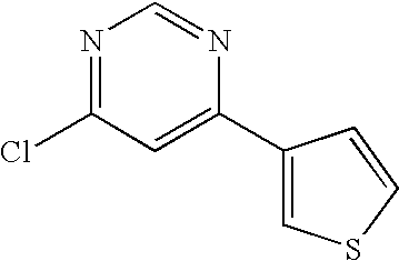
N1=C(Cl)C=C(C2=CSC=C2)N=C1
